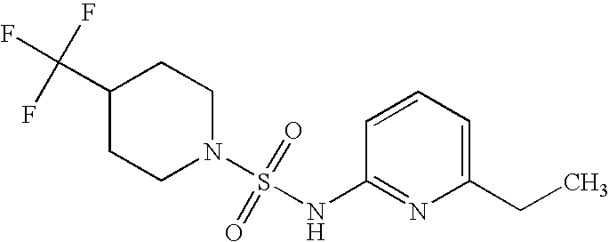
C1(C(F)(F)F)CCN(S(=O)(=O)NC2=NC(CC)=CC=C2)CC1
